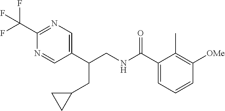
C1(C(CNC(C2=CC=CC([OMe])=C2C)=O)CC2CC2)=CN=C(C(F)(F)F)N=C1
